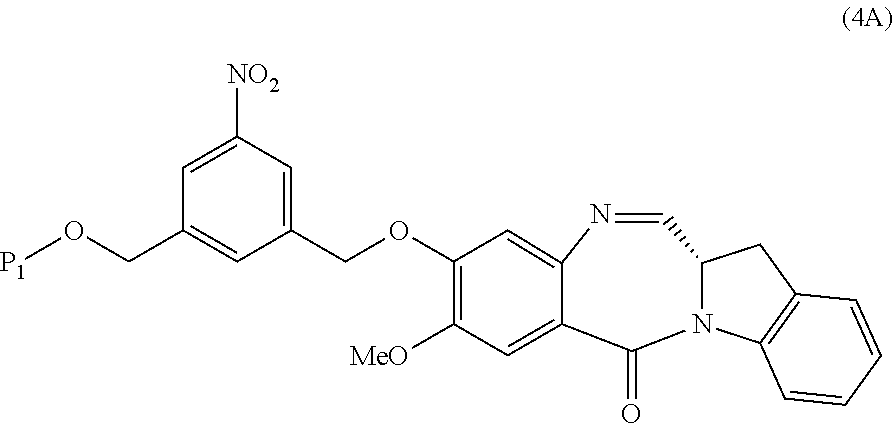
C(C1=CC([NO2])=CC(CO[P1])=C1)OC1=C([MeO])C=C2C(=O)N3C(C=NC2=C1)CC1=C3C=CC=C1
